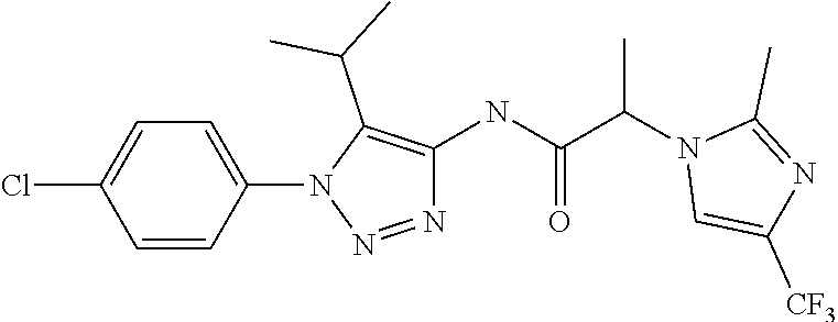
C1=CC(N2N=NC(NC(C(N3C=C([CF3])N=C3C)C)=O)=C2C(C)C)=CC=C1Cl
